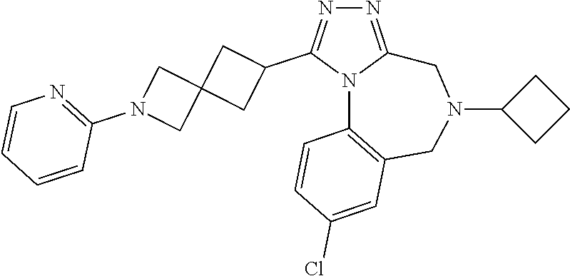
N1=C2N(C(C3CC4(C3)CN(C3=NC=CC=C3)C4)=N1)C1=C(CN(C3CCC3)C2)C=C(Cl)C=C1
